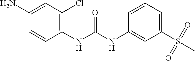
C1(NC(NC2=C(Cl)C=C(N)C=C2)=O)=CC(S(C)(=O)=O)=CC=C1
